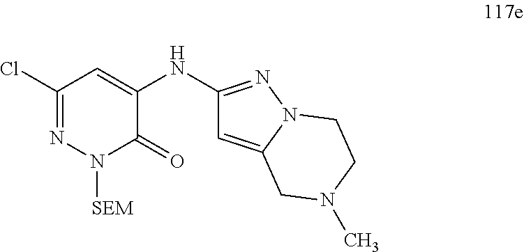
C1(Cl)=NN([SEM])C(=O)C(NC2=NN3C(=C2)CN(C)CC3)=C1
